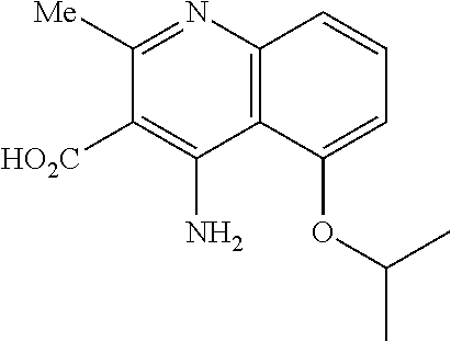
C1([Me])=NC2=C(C(N)=C1[HO2C])C(OC(C)C)=CC=C2
